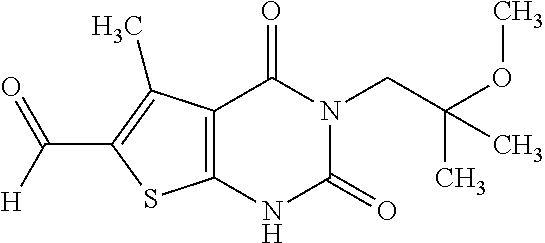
C12=C(NC(=O)N(CC(OC)(C)C)C1=O)SC(C(=O)[H])=C2C
